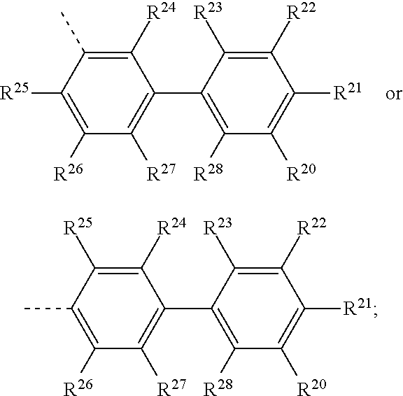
C1([R24])=C(C)C([R25])=C([R26])C([R27])=C1C1=C([R28])C([R20])=C([R21])C([R22])=C1[R23].C1([R24])=C([R25])C(C)=C([R26])C([R27])=C1C1=C([R28])C([R20])=C([R21])C([R22])=C1[R23]
